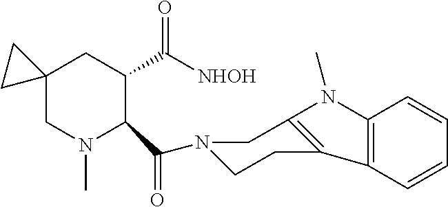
C12(CN(C)C(C(=O)N3CCC4=C(C3)N(C)C3=C4C=CC=C3)C(C([NHOH])=O)C1)CC2
